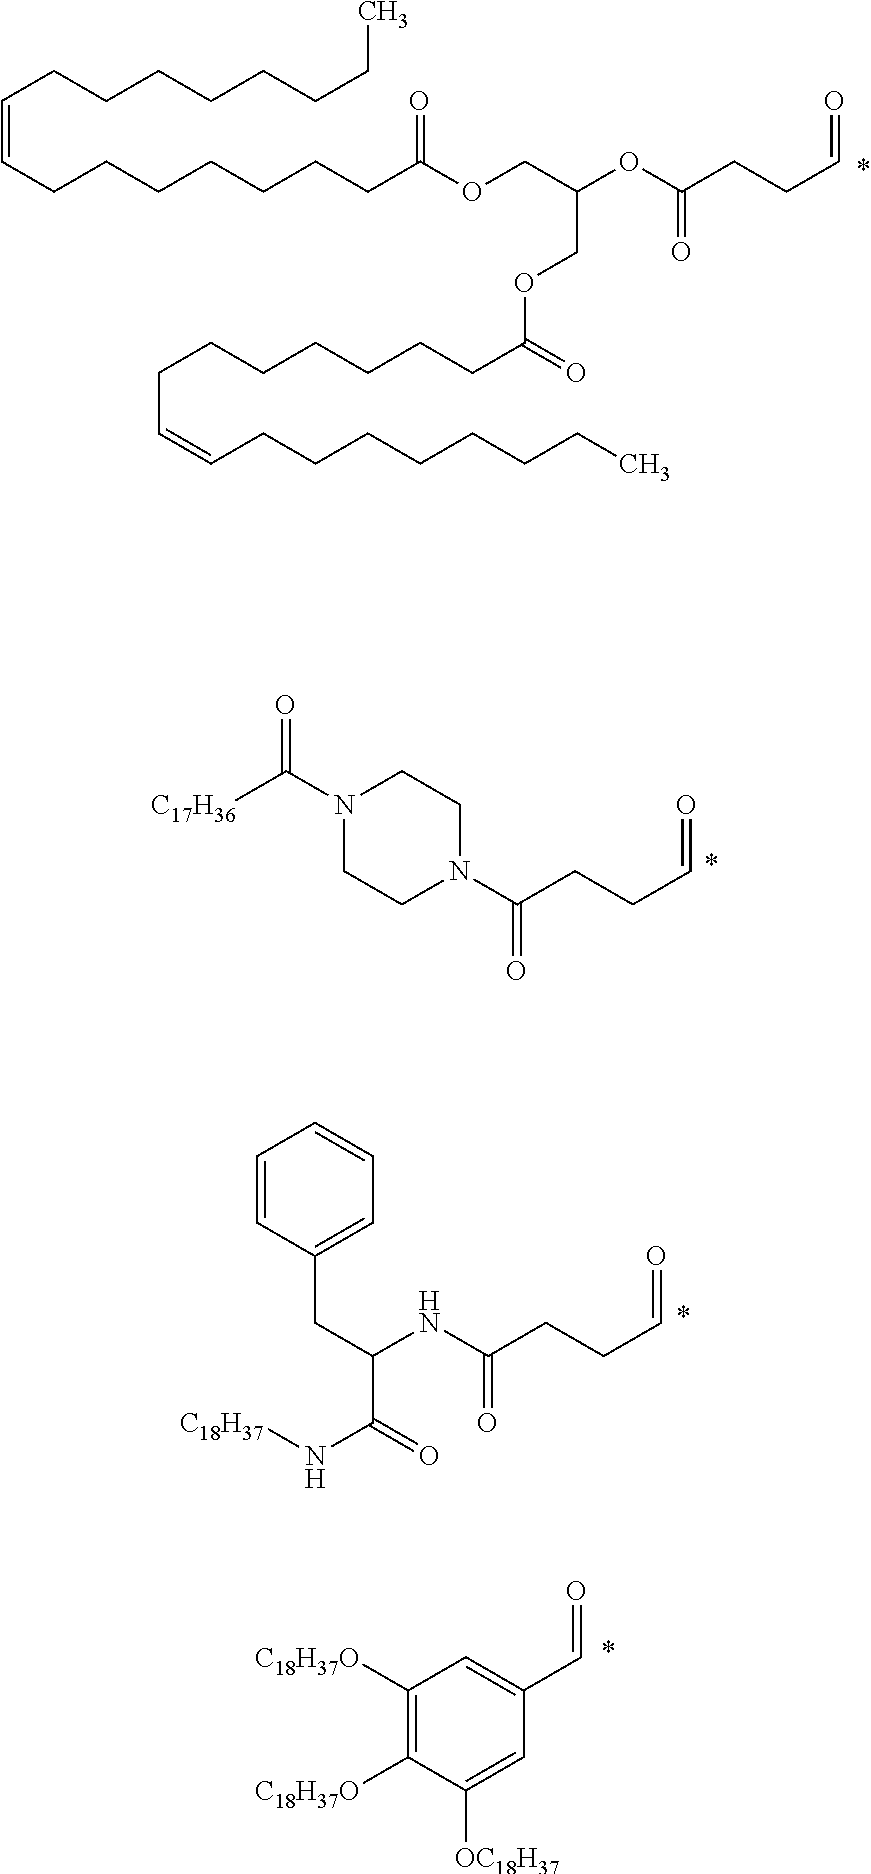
C(=CCCCCCCCC(OCC(OC(CCC=O)=O)COC(=O)CCCCCCCC=CCCCCCCCC)=O)CCCCCCCC.N1(C(=O)[C17H36])CCN(C(=O)CCC=O)CC1.[C18H37]NC(C(NC(=O)CCC=O)CC1=CC=CC=C1)=O.C1([C18H37O])=C([C18H37O])C([OC18H37])=CC(C=O)=C1
